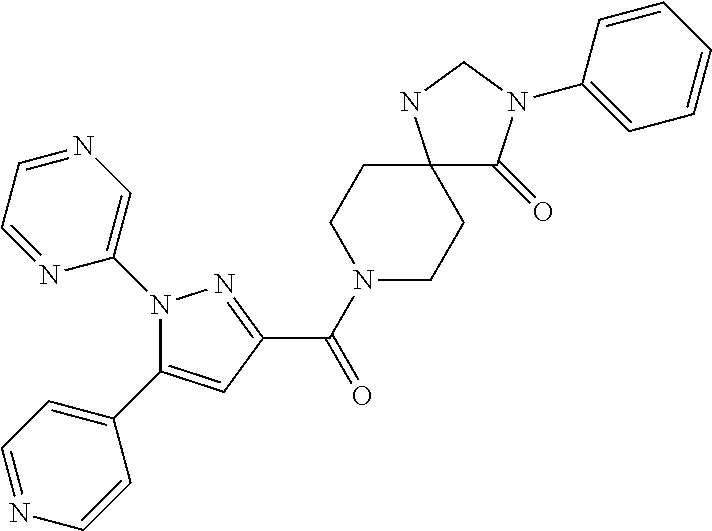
C1(C(N2CCC3(CC2)C(=O)N(C2=CC=CC=C2)CN3)=O)=NN(C2=CN=CC=N2)C(C2=CC=NC=C2)=C1
